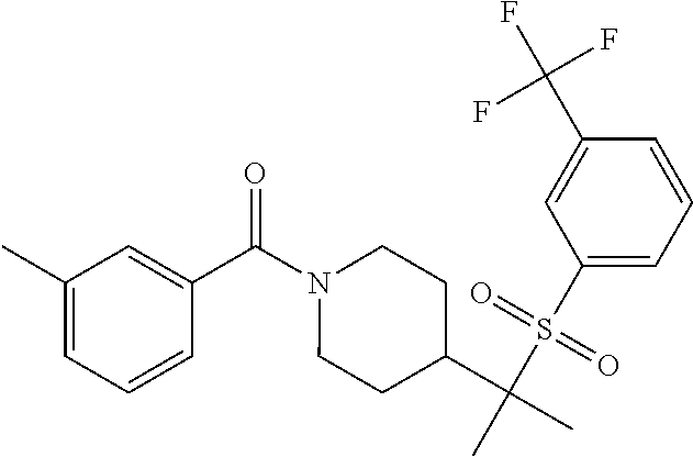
C1(C)=CC=CC(C(=O)N2CCC(C(C)(S(C3=CC=CC(C(F)(F)F)=C3)(=O)=O)C)CC2)=C1
